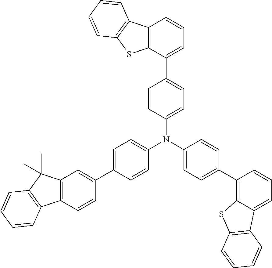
C1(N(C2=CC=C(C3=C4C(=CC=C3)C3=C(S4)C=CC=C3)C=C2)C2=CC=C(C3=CC4=C(C=C3)C3=C(C4(C)C)C=CC=C3)C=C2)=CC=C(C2=CC=CC3=C2SC2=C3C=CC=C2)C=C1
